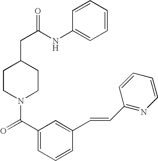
C1=CC=CC(NC(CC2CCN(C(C3=CC=CC(C=CC4=NC=CC=C4)=C3)=O)CC2)=O)=C1
